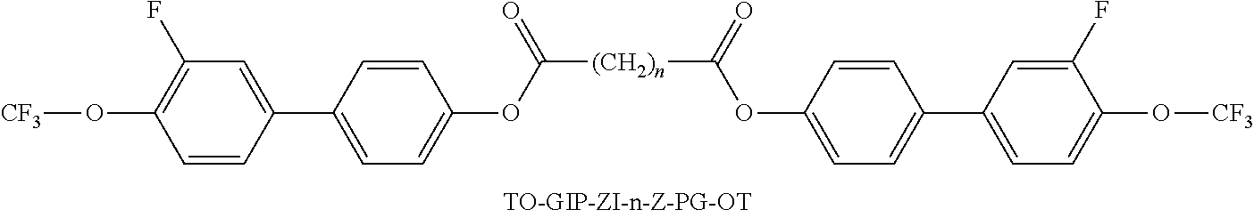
[(CH2)n](C(=O)OC1=CC=C(C2=CC(F)=C(O[CF3])C=C2)C=C1)C(OC1=CC=C(C2=CC=C(O[CF3])C(F)=C2)C=C1)=O
